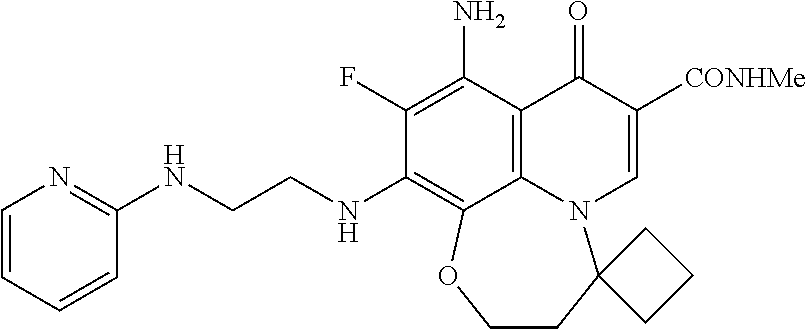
C1=CC=CC(NCCNC2=C3C4=C(C(N)=C2F)C(=O)C([CONHMe])=CN4C2(CCO3)CCC2)=N1
